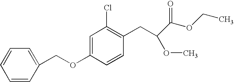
O(C1=CC(Cl)=C(CC(C(OCC)=O)OC)C=C1)CC1=CC=CC=C1
